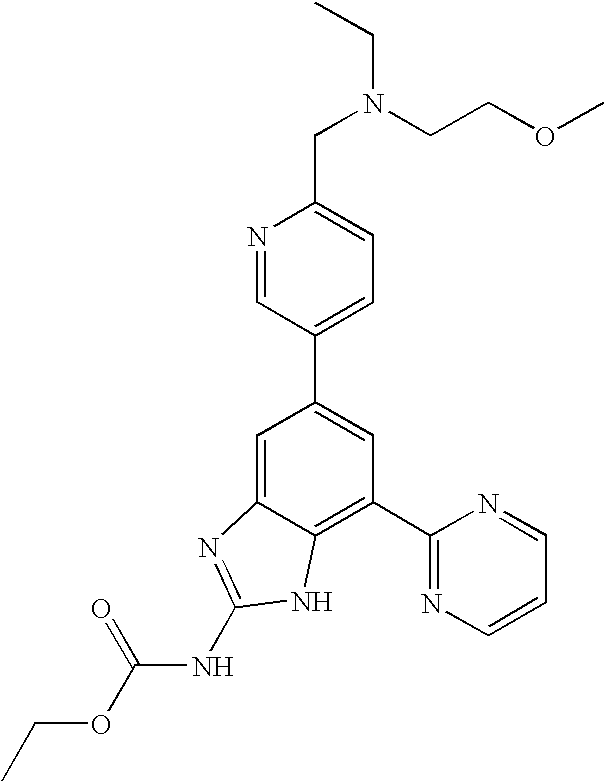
N1=CC(C2=CC(C3=NC=CC=N3)=C3C(=C2)N=C(NC(OCC)=O)N3)=CC=C1CN(CC)CCOC
